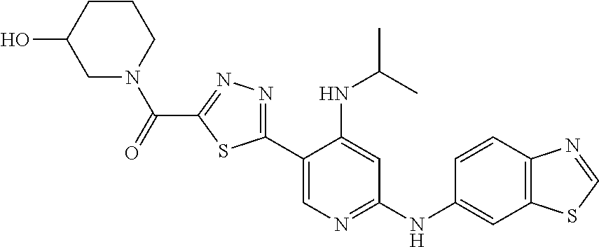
O=C(C1=NN=C(C2=CN=C(NC3=CC4=C(C=C3)N=CS4)C=C2NC(C)C)S1)N1CC(O)CCC1
